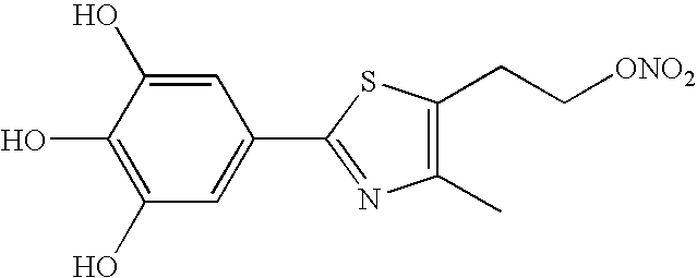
C1(C2=NC(C)=C(CC[ONO2])S2)=CC(O)=C(O)C(O)=C1
